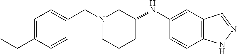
C1=C(CC)C=CC(CN2CCCC(NC3=CC4=C(C=C3)NN=C4)C2)=C1
